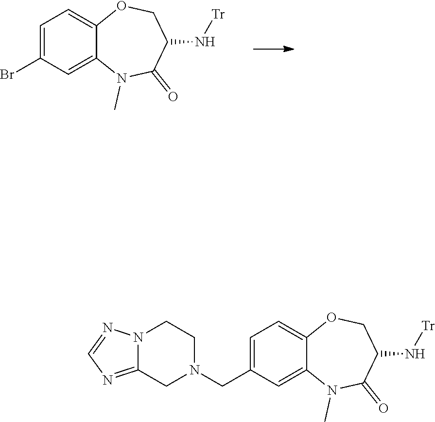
BrC1=CC=C2C(=C1)N(C)C(=O)C(N[Tr])CO2.N1(CC2=CC=C3C(=C2)N(C)C(=O)C(N[Tr])CO3)CCN2C(=NC=N2)C1
